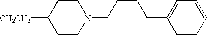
[CH2CH2]C1CCN(CCCCC2=CC=CC=C2)CC1
